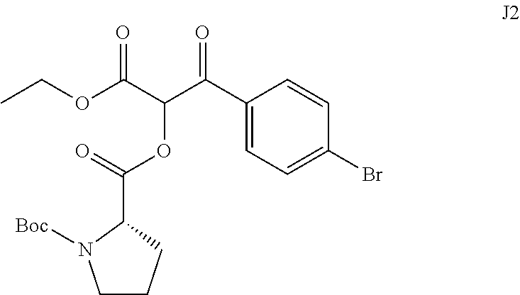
C1CCC(C(=O)OC(C(C2=CC=C(Br)C=C2)=O)C(OCC)=O)N1[Boc]
